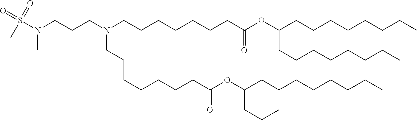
C(CCC)(OC(CCCCCCCN(CCCCCCCC(OC(CCCCCCCC)CCCCCCCC)=O)CCCN(C)S(C)(=O)=O)=O)CCCCCCCC
